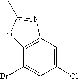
C12=C(C=C(Cl)C=C1Br)N=C(C)O2
